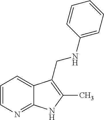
C1=CN=C2C(=C1)C(CNC1=CC=CC=C1)=C(C)N2
